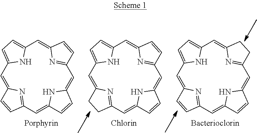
C1=C2N=C(C=C3NC(=CC4=NC(=CC5=CC=C1N5)C=C4)C=C3)C=C2.C1=C2N=C(C=C3NC(=CC4=NC(=CC5=CC=C1N5)C=C4)C=C3)CC2.C1=C2N=C(C=C3NC(=CC4=NC(=CC5=CC=C1N5)CC4)C=C3)C=C2
